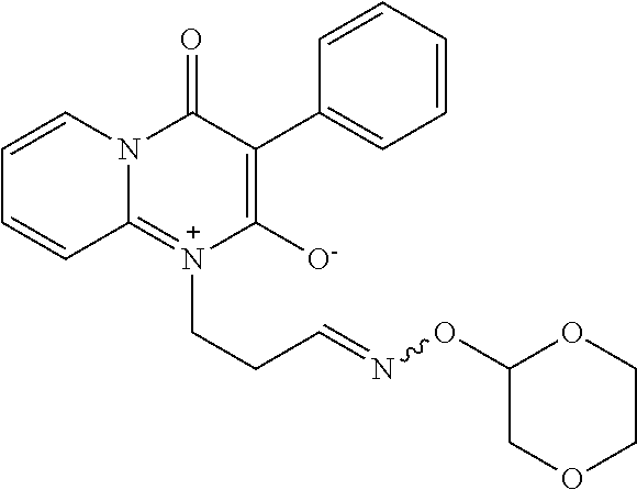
C1(C2=C([O-])[N+](CCC=NOC3COCCO3)=C3N(C=CC=C3)C2=O)=CC=CC=C1
